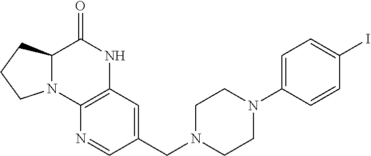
C12N(C3=C(NC1=O)C=C(CN1CCN(C4=CC=C(I)C=C4)CC1)C=N3)CCC2
